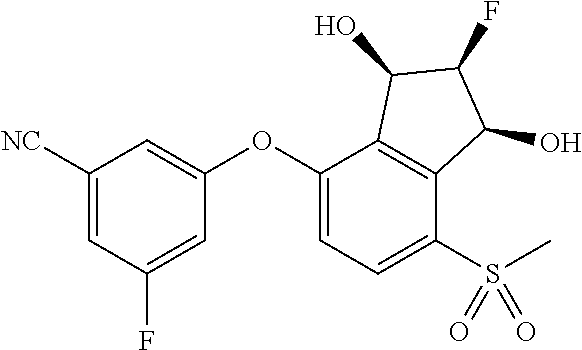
C1([NC])=CC(F)=CC(OC2=CC=C(S(C)(=O)=O)C3=C2C(O)C(F)C3O)=C1
